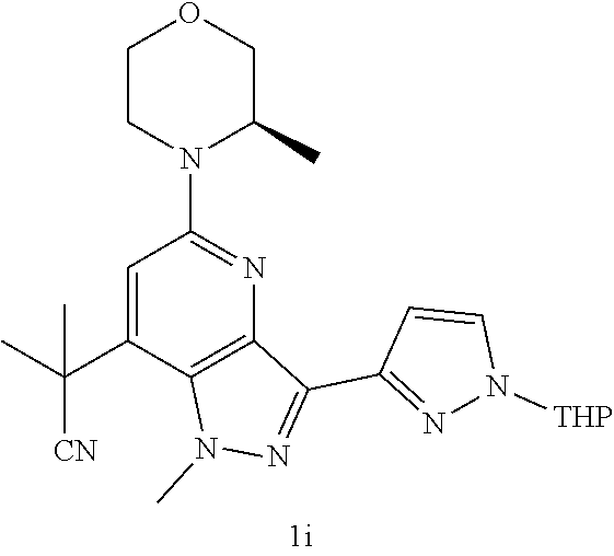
C1=C(C([CN])(C)C)C2=C(N=C1N1C(C)COCC1)C(C1=NN([THP])C=C1)=NN2C
